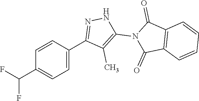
C1=CC(C2=NNC(N3C(=O)C4=C(C3=O)C=CC=C4)=C2C)=CC=C1C(F)F
